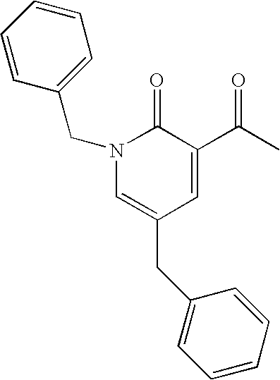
N1(CC2=CC=CC=C2)C=C(CC2=CC=CC=C2)C=C(C(C)=O)C1=O
